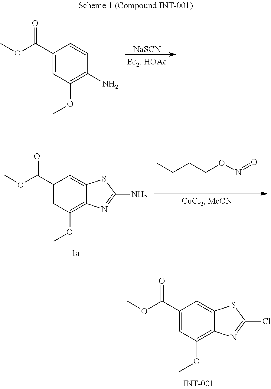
C1(C(OC)=O)=CC(OC)=C2C(=C1)SC(Cl)=N2.[NaSCN].C1(C(OC)=O)=CC(OC)=C(N)C=C1.C1(C(OC)=O)=CC(OC)=C2C(=C1)SC(N)=N2.CC(CCON=O)C
